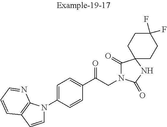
C1(C(CN2C(=O)C3(NC2=O)CCC(F)(F)CC3)=O)=CC=C(N2C=CC3=C2N=CC=C3)C=C1
